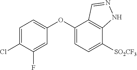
C1(OC2=CC=C([SO2CF3])C3=C2C=NN3)=CC=C(Cl)C(F)=C1
